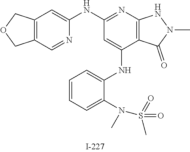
N(C1=CC=CC=C1NC1=CC(NC2=CC3=C(C=N2)COC3)=NC2=C1C(=O)N(C)N2)(C)S(=O)(=O)C
